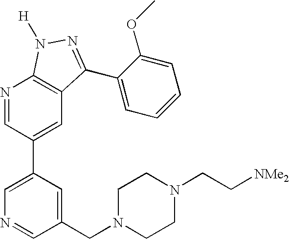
N1=CC(C2=CN=CC(CN3CCN(CC[NMe2])CC3)=C2)=CC2=C1N([H])N=C2C1=CC=CC=C1OC
